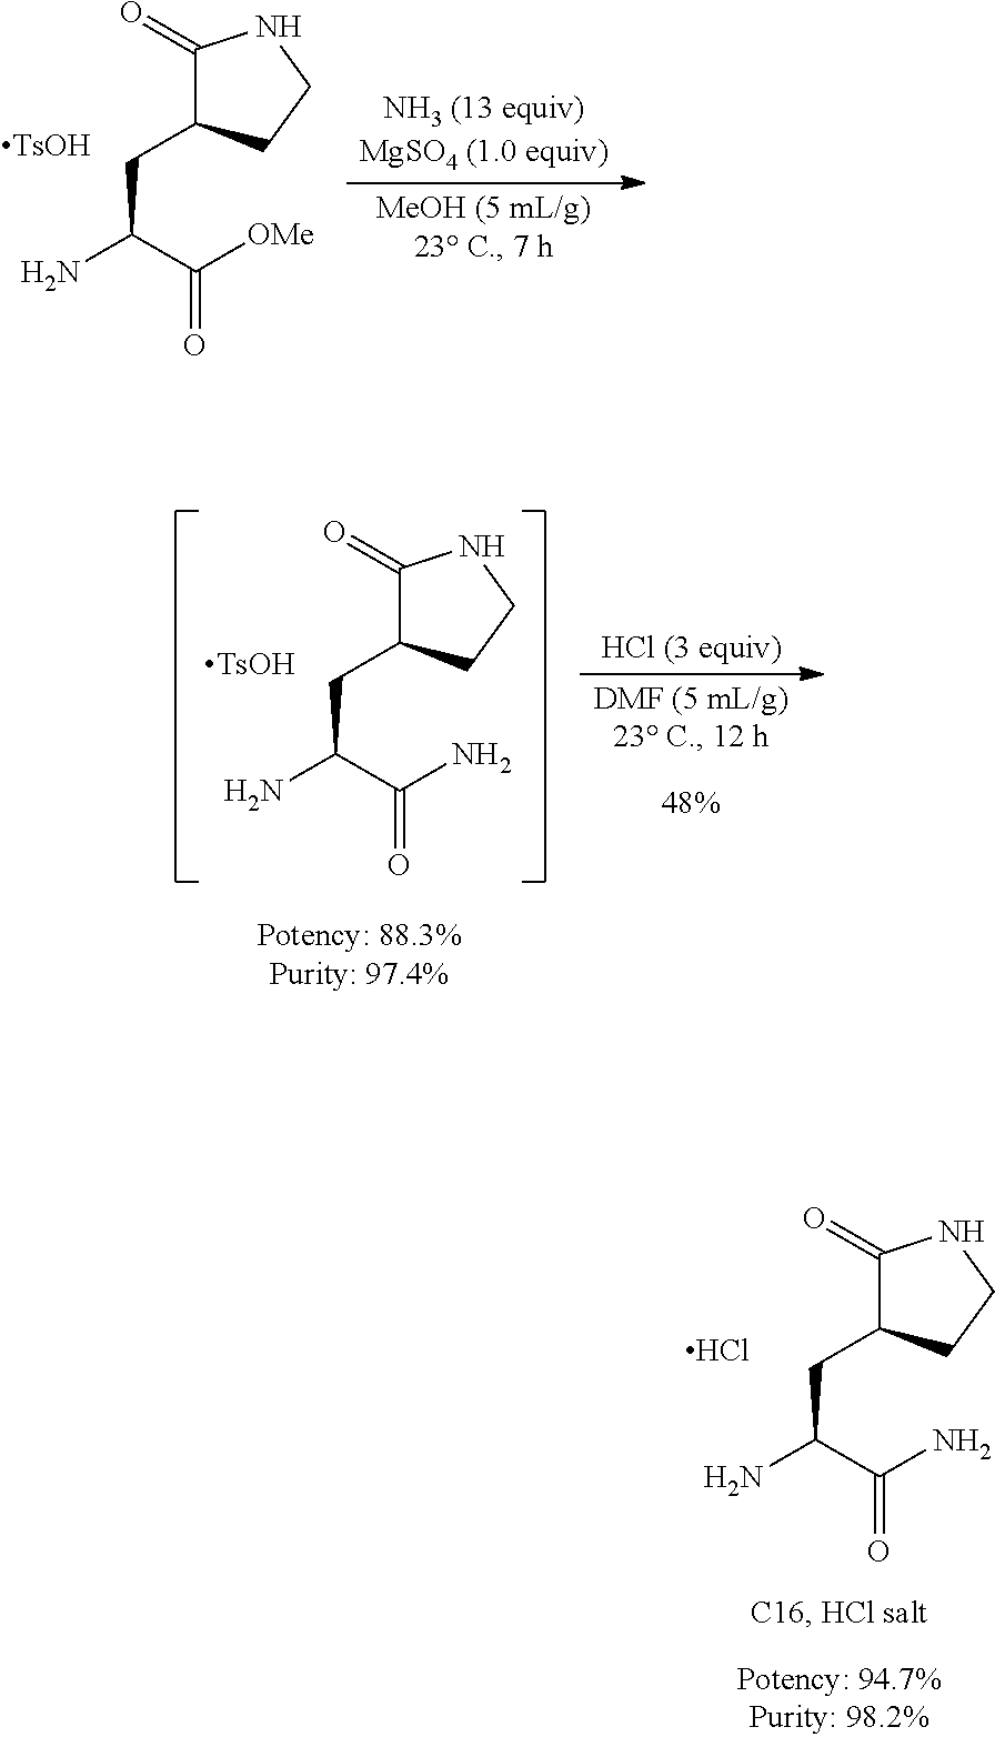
C1(=O)C(CC(N)C([OMe])=O)CCN1.[TsOH].C1(=O)C(CC(N)C(N)=O)CCN1.[TsOH].C1(=O)C(CC(N)C(N)=O)CCN1.Cl
